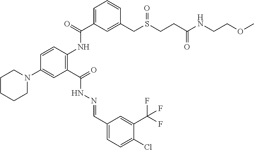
C1=CC(NC(C2=CC=CC(CS(CCC(NCCOC)=O)=O)=C2)=O)=C(C(=O)NN=CC2=CC=C(Cl)C(C(F)(F)F)=C2)C=C1N1CCCCC1
